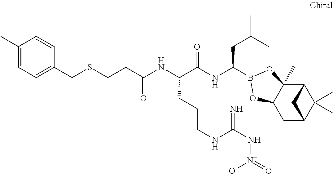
C12C3(C)C(CC(C1(C)C)C2)OB(C(NC(C(NC(=O)CCSCC1=CC=C(C)C=C1)CCCNC(N[N+](=O)[O-])=N)=O)CC(C)C)O3
